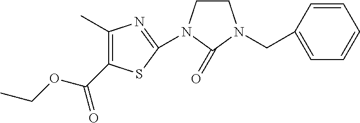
C1(C)=C(C(OCC)=O)SC(N2C(=O)N(CC3=CC=CC=C3)CC2)=N1
